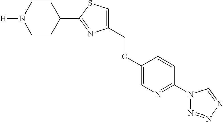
C1CC(C2=NC(COC3=CN=C(N4N=NN=C4)C=C3)=CS2)CCN1[H]
